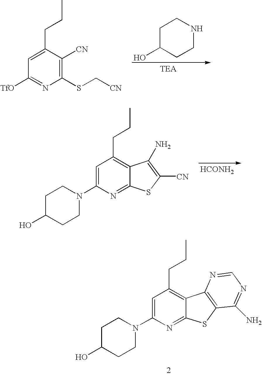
C1(CCC)=C2C(=NC(N3CCC(O)CC3)=C1)SC1=C2N=CN=C1N.C1C(O)CCNC1.C1(CCC)=CC([TfO])=NC(SC[CN])=C1[CN].[HCONH2].C1(CCC)=C2C(=NC(N3CCC(O)CC3)=C1)SC([CN])=C2N
